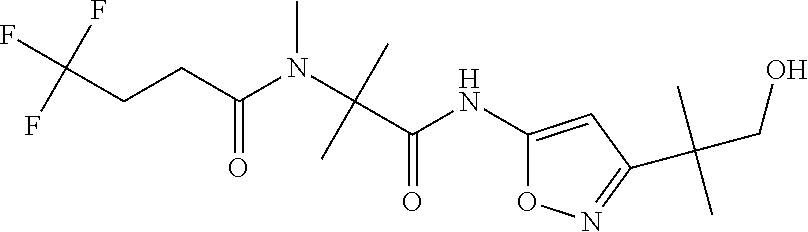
C(CCC(N(C(C(NC1=CC(C(CO)(C)C)=NO1)=O)(C)C)C)=O)(F)(F)F
